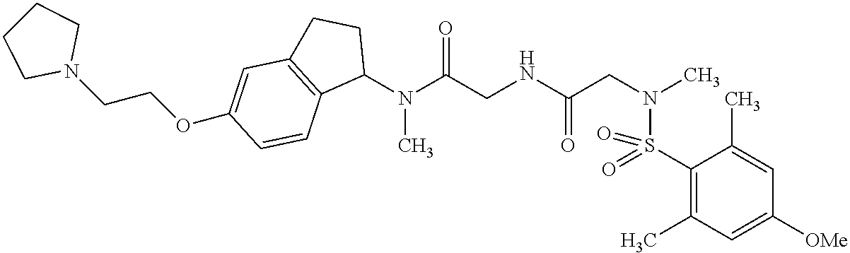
N(C(CNC(CN(C)S(C1=C(C)C=C([OMe])C=C1C)(=O)=O)=O)=O)(C)C1CCC2=C1C=CC(OCCN1CCCC1)=C2
